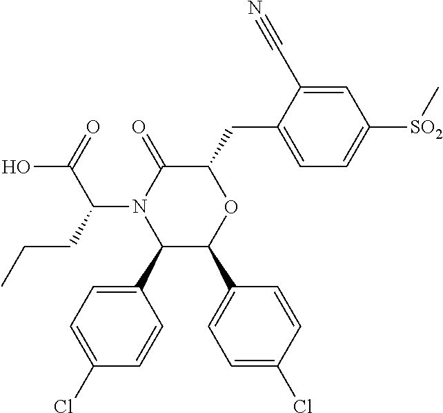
C1(C2=CC=C(Cl)C=C2)C(C2=CC=C(Cl)C=C2)OC(CC2=CC=C([SO2]C)C=C2C#N)C(=O)N1C(C(=O)O)CCC
